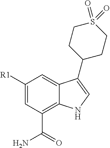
C1([R1])=CC(C(N)=O)=C2C(=C1)C(C1CCS(=O)(=O)CC1)=CN2
